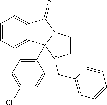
C12=CC=CC=C1C1(C3=CC=C(Cl)C=C3)N(C2=O)CCN1CC1=CC=CC=C1
